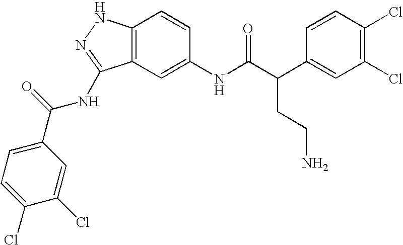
C12=C(C=C(NC(C(C3=CC(Cl)=C(Cl)C=C3)CCN)=O)C=C1)C(NC(C1=CC=C(Cl)C(Cl)=C1)=O)=NN2
